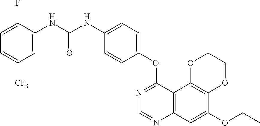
C12=C(C3=C(C=C1OCC)N=CN=C3OC1=CC=C(NC(NC3=CC([CF3])=CC=C3F)=O)C=C1)OCCO2
